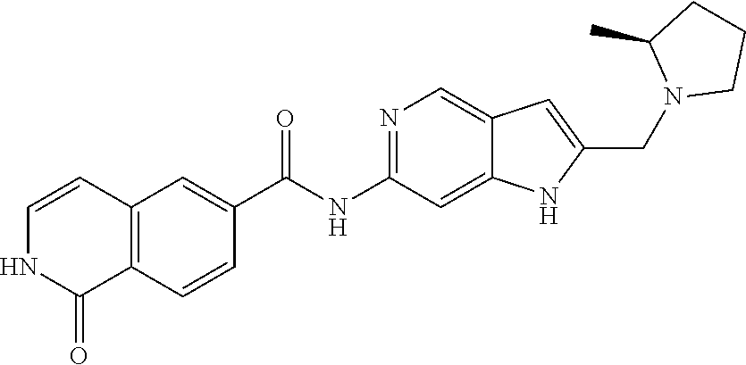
C1CN(CC2=CC3=CN=C(NC(C4=CC5=C(C=C4)C(=O)NC=C5)=O)C=C3N2)C(C)C1
